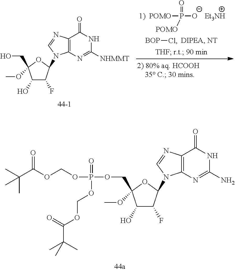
[POMO]P([O-])(=O)[POMO].[BOP]Cl.C1(O)C(F)C(N2C3=C(C(=O)NC([NHMMT])=N3)N=C2)OC1(CO)OC.C1(O)C(F)C(N2C3=C(C(=O)NC(N)=N3)N=C2)OC1(COP(OCOC(C(C)(C)C)=O)(=O)OCOC(=O)C(C)(C)C)OC
